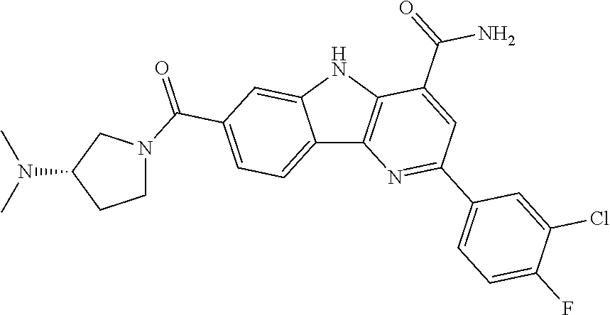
C12=CC=C(C(=O)N3CCC(N(C)C)C3)C=C1NC1=C2N=C(C2=CC=C(F)C(Cl)=C2)C=C1C(=O)N
